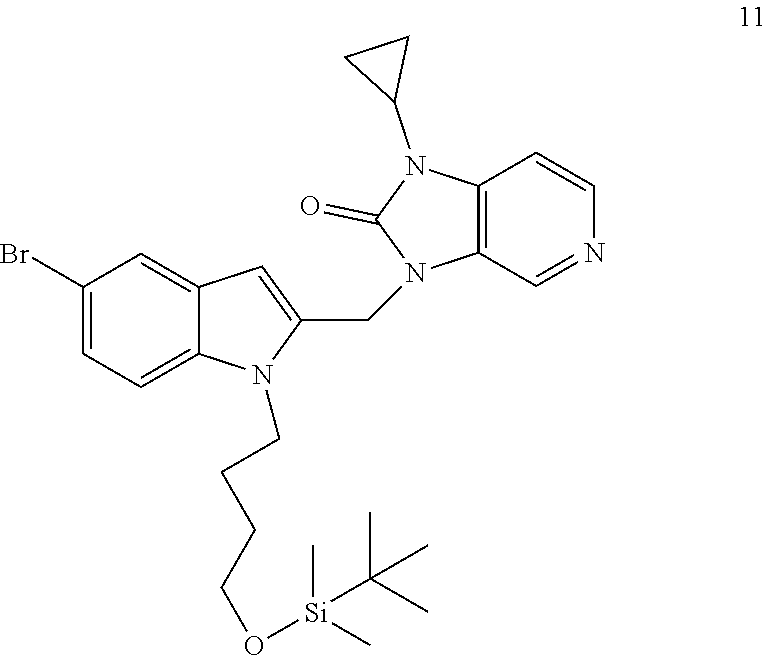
C1(Br)=CC=C2C(=C1)C=C(CN1C3=C(N(C4CC4)C1=O)C=CN=C3)N2CCCCO[Si](C)(C)C(C)(C)C
